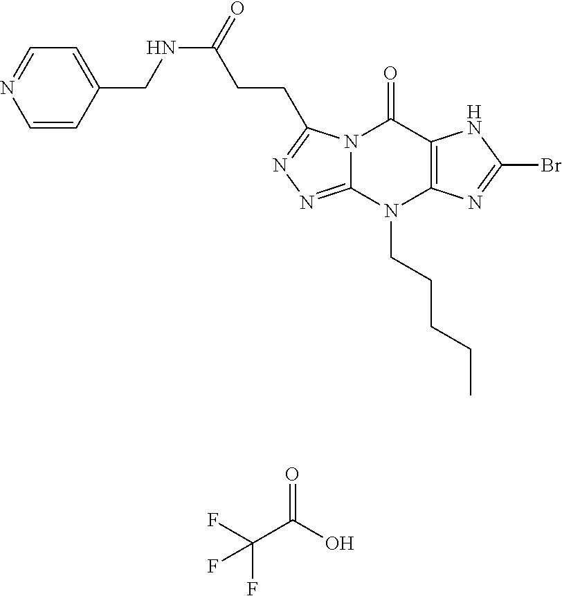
N12C(=NN=C1CCC(NCC1=CC=NC=C1)=O)N(CCCCC)C1=C(C2=O)NC(Br)=N1.C(C(O)=O)(F)(F)F
